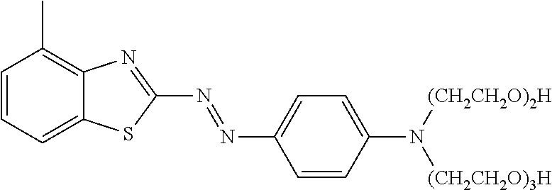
C12=C(C)C=CC=C1SC(N=NC1=CC=C(N([(CH2CH2O)3H])[(CH2CH2O)2H])C=C1)=N2
